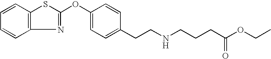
C1=CC2=C(C=C1)N=C(OC1=CC=C(CCNCCCC(OCC)=O)C=C1)S2
